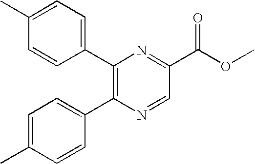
C1(C2=CC=C(C)C=C2)=C(C2=CC=C(C)C=C2)N=CC(C(OC)=O)=N1
